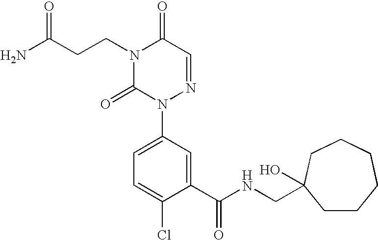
C1(C(NCC2(O)CCCCCC2)=O)=CC(N2N=CC(=O)N(CCC(N)=O)C2=O)=CC=C1Cl
